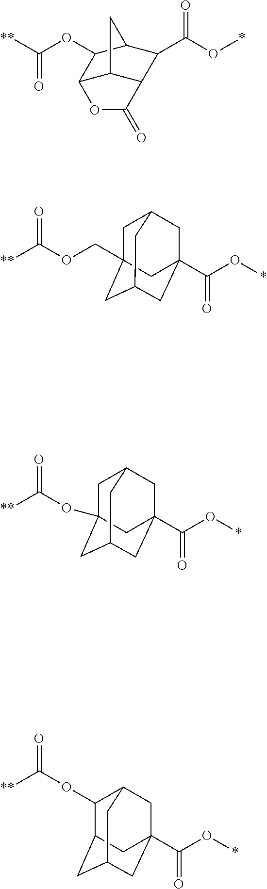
C(=O)(OC1C2C3C(C(C(=O)O*)C1C3)C(=O)O2)[**].C(=O)(OCC12CC3CC(C(=O)O*)(CC(C1)C3)C2)[**].C(=O)([**])OC12CC3CC(C(=O)O*)(CC(C1)C3)C2.C(=O)(OC1C2CC3CC(C(=O)O*)(CC1C3)C2)[**]
